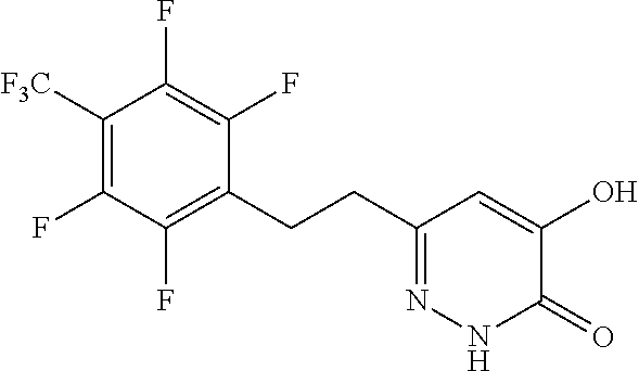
C1([F3C])=C(F)C(F)=C(CCC2=NNC(=O)C(O)=C2)C(F)=C1F
